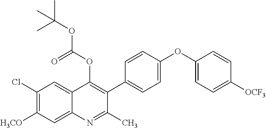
C1(Cl)=C([H3CO])C=C2C(=C1)C(OC(OC(C)(C)C)=O)=C(C1=CC=C(OC3=CC=C([OCF3])C=C3)C=C1)C(C)=N2
